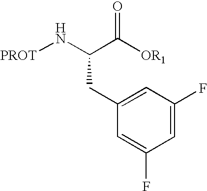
C1=C(F)C=C(CC(N[PROT])C([OR1])=O)C=C1F
